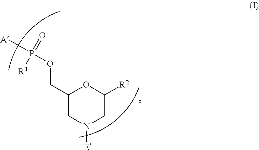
N1([E])CC([R2])OC(COP(=O)([R1])[A])C1
